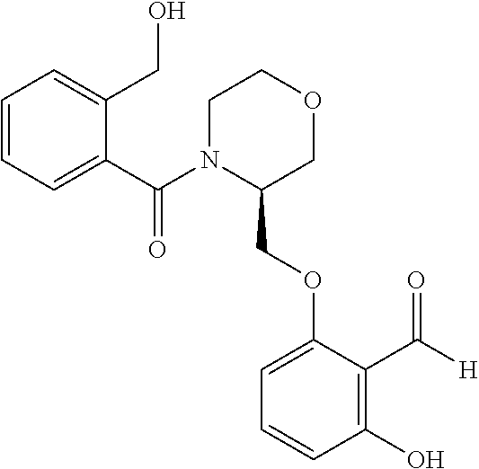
C1=CC=C(C(N2C(COC3=CC=CC(O)=C3C([H])=O)COCC2)=O)C(CO)=C1
